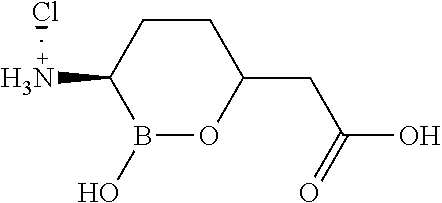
N(C1B(O)OC(CC(O)=O)CC1)[+]Cl
